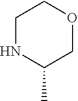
C1NC(C)COC1
